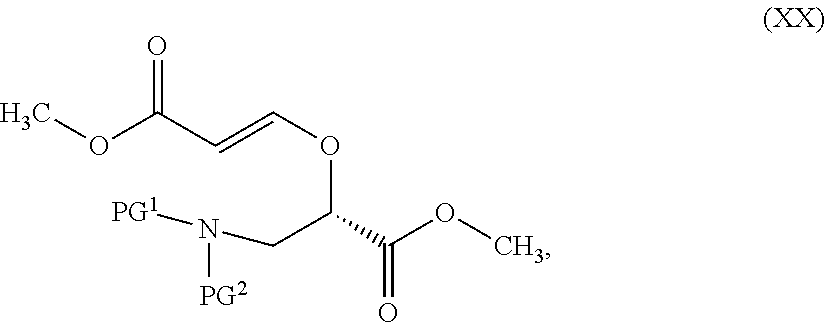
C(C(=O)OC)(CN([PG1])[PG2])OC=CC(OC)=O
